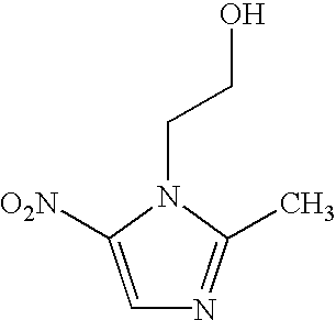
C(N1C([O2N])=CN=C1C)CO
